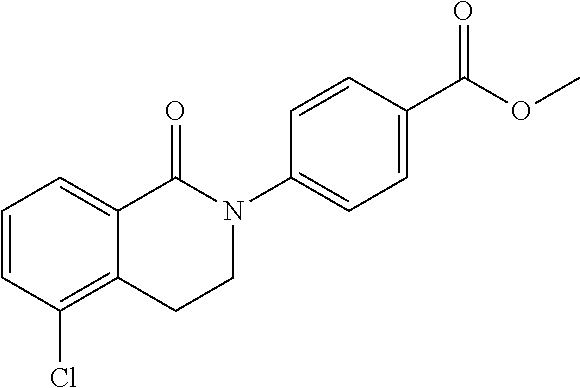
C1=CC(Cl)=C2C(=C1)C(=O)N(C1=CC=C(C(OC)=O)C=C1)CC2
